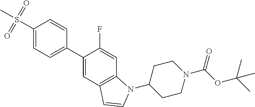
C1=CC(S(C)(=O)=O)=CC=C1C1=CC2=C(C=C1F)N(C1CCN(C(OC(C)(C)C)=O)CC1)C=C2
